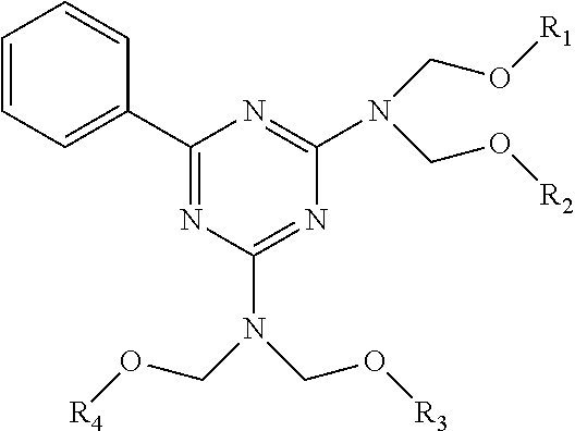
C1(C2=CC=CC=C2)=NC(N(CO[R4])CO[R3])=NC(N(CO[R2])CO[R1])=N1
